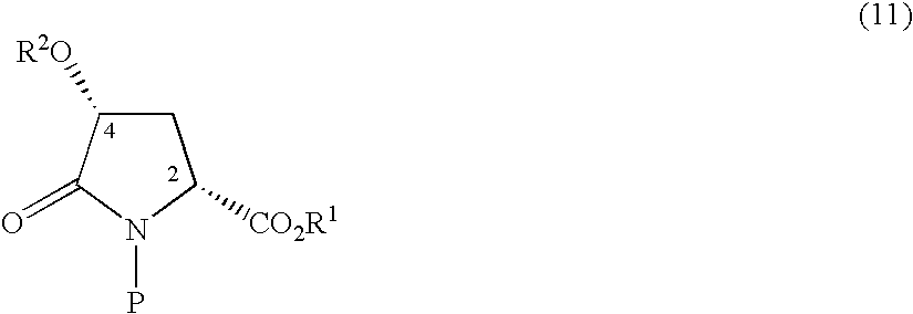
C1([R2O])CC([CO2R1])N(P)C1=O
